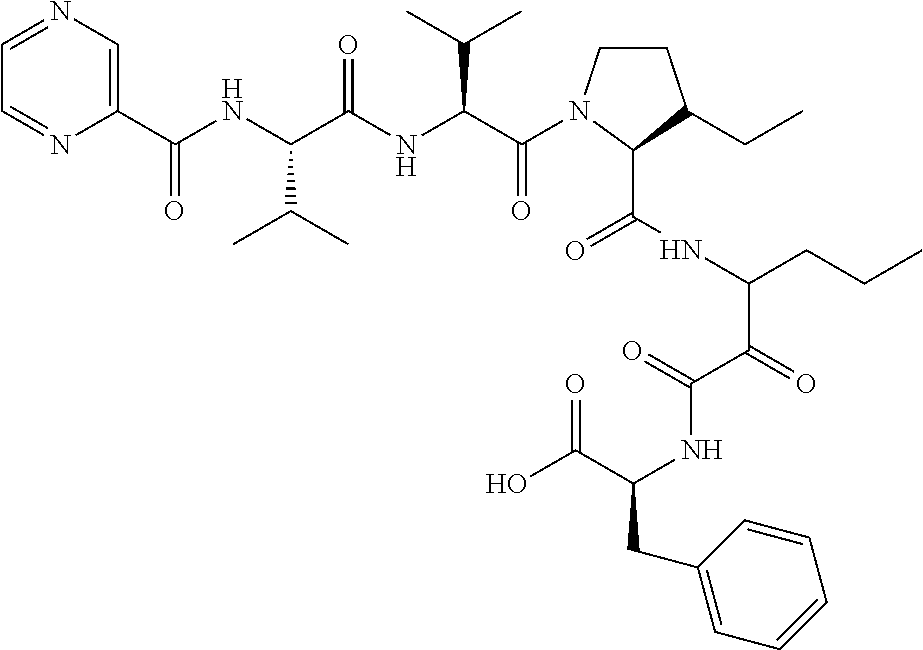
C1(C(NC(C(NC(C(=O)N2CCC(CC)C2C(=O)NC(C(C(NC(C(O)=O)CC2=CC=CC=C2)=O)=O)CCC)C(C)C)=O)C(C)C)=O)=CN=CC=N1
